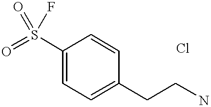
C1(S(=O)(=O)F)=CC=C(CCN)C=C1
